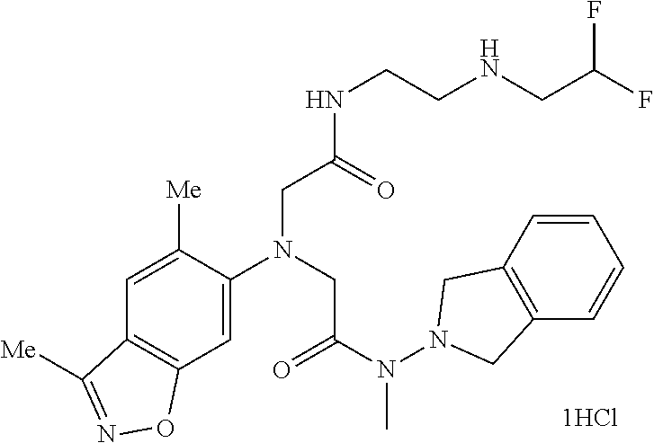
C1=C([Me])C(N(CC(N(N2CC3=C(C2)C=CC=C3)C)=O)CC(NCCNCC(F)F)=O)=CC2=C1C([Me])=NO2
